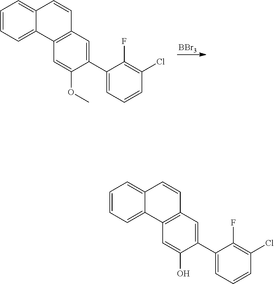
[BBr3].C1=CC=C2C(=C1)C=CC1=C2C=C(OC)C(C2=CC=CC(Cl)=C2F)=C1.C1=CC=C2C(=C1)C=CC1=C2C=C(O)C(C2=CC=CC(Cl)=C2F)=C1
